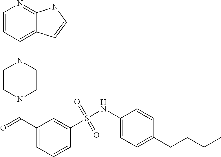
N1(C(C2=CC=CC(S(NC3=CC=C(CCCC)C=C3)(=O)=O)=C2)=O)CCN(C2=C3C(=NC=C2)NC=C3)CC1
